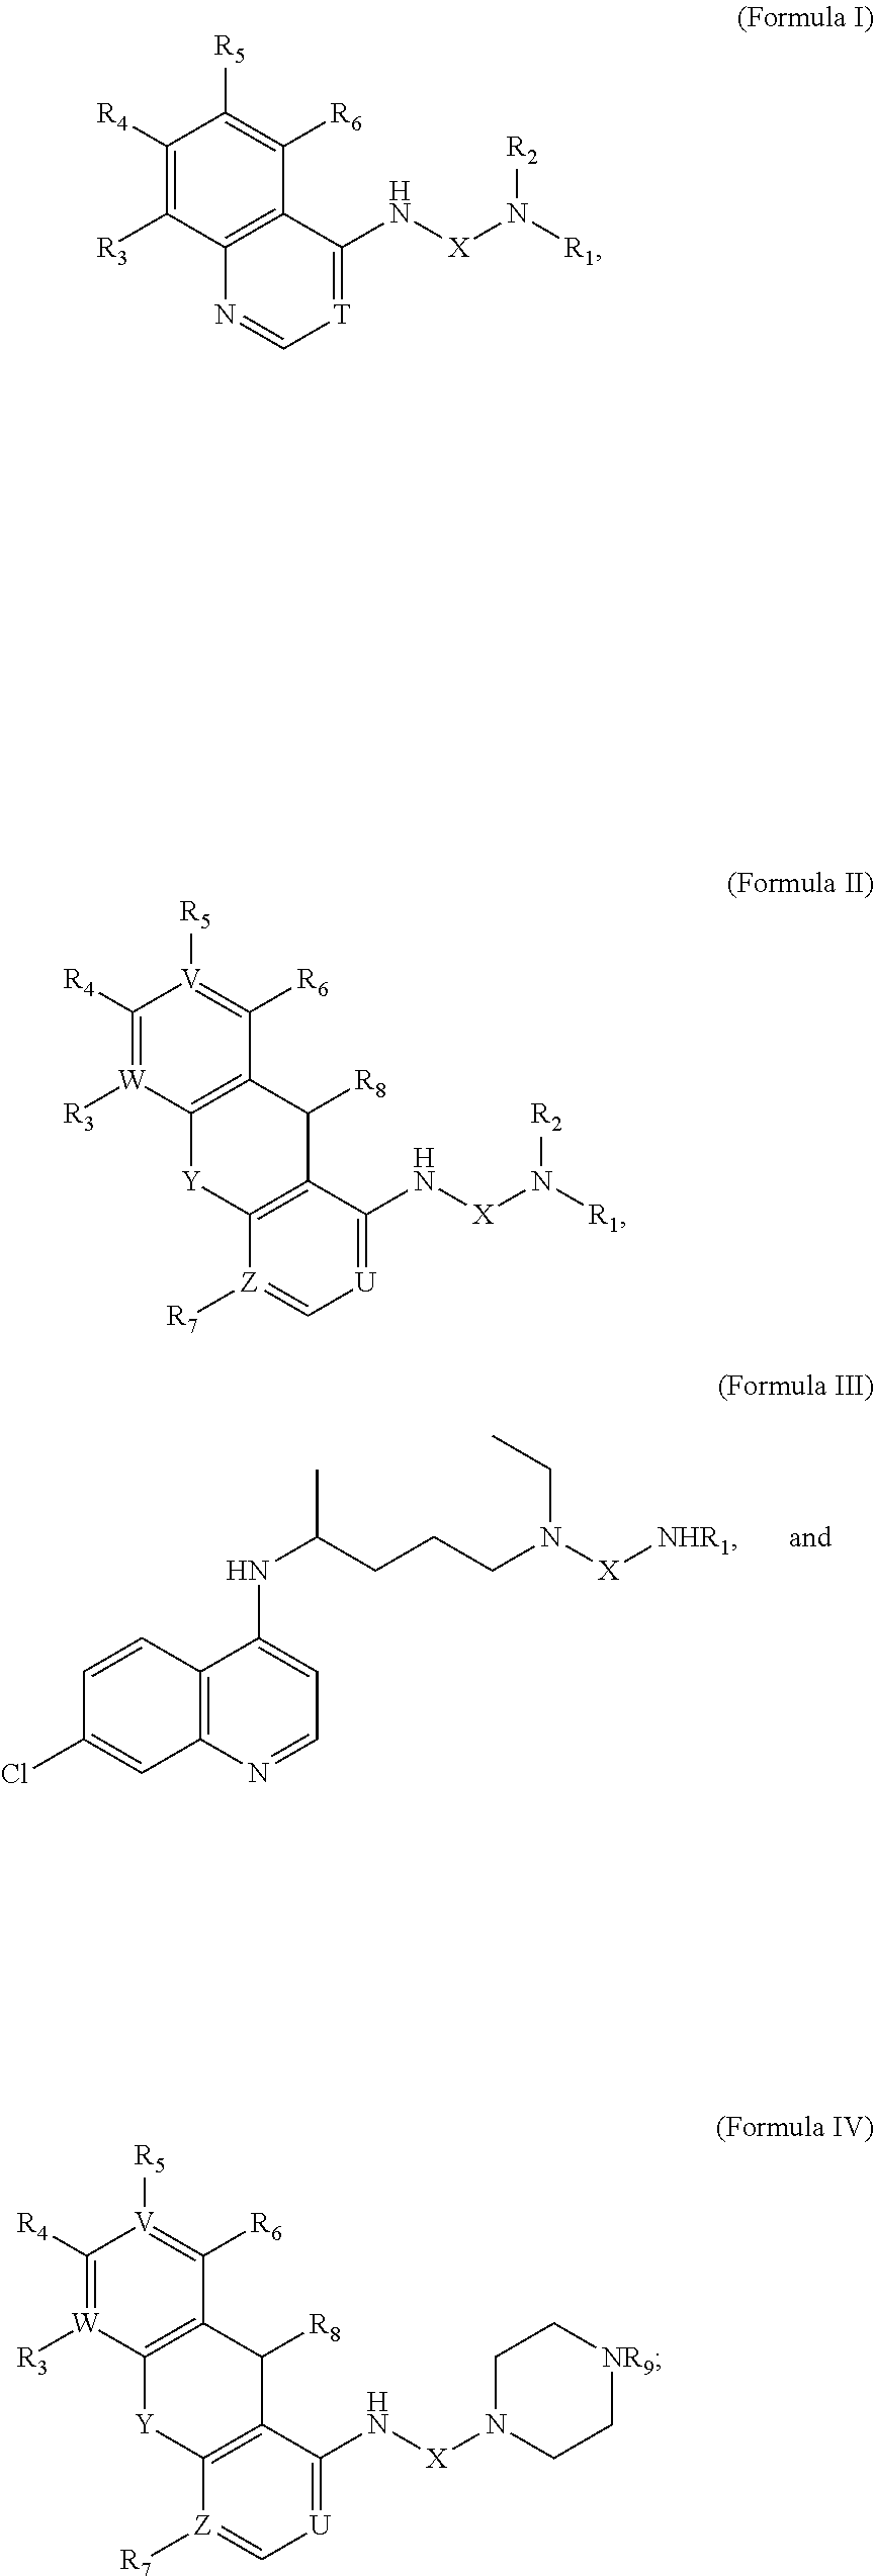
CCN([X][NHR1])CCCC(NC1=CC=NC2=C1C=CC(Cl)=C2)C.N([R2])([X]NC1=[T]C=NC2=C1C([R6])=C([R5])C([R4])=C2[R3])[R1].C1CN([X]NC2=[U]C=[Z]([R7])C3=C2C([R8])C2=C([W]([R3])=C([R4])[V]([R5])=C2[R6])[Y]3)CC[NR9]1.[R2]N([R1])[X]NC1=[U]C=[Z]([R7])C2=C1C([R8])C1=C([W]([R3])=C([R4])[V]([R5])=C1[R6])[Y]2
